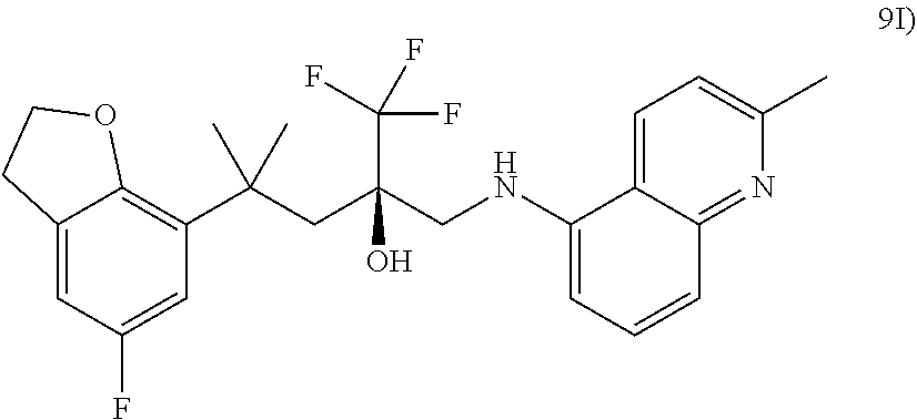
C12=CC(F)=CC(C(CC(CNC3=CC=CC4=NC(C)=CC=C34)(O)C(F)(F)F)(C)C)=C1OCC2
